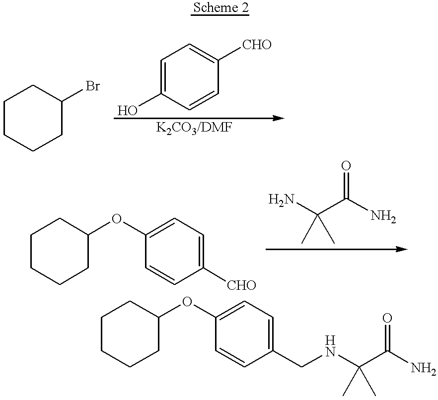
C1CCCC(Br)C1.C1=C(O)C=CC([CHO])=C1.C1CCCC(OC2=CC=C(CNC(C(N)=O)(C)C)C=C2)C1.C1CCCC(OC2=CC=C([CHO])C=C2)C1.NC(C(N)=O)(C)C
